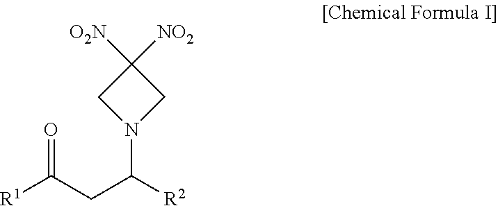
[R1]C(CC([R2])N1CC([O2N])([NO2])C1)=O
